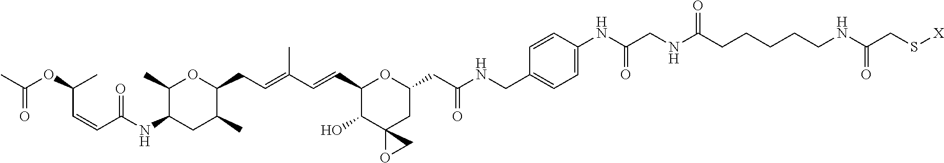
C1(C=CC(=CCC2OC(C)C(NC(C=CC(OC(C)=O)C)=O)CC2C)C)C(O)C2(CC(CC(NCC3=CC=C(NC(CNC(CCCCCNC(CS[X])=O)=O)=O)C=C3)=O)O1)OC2
